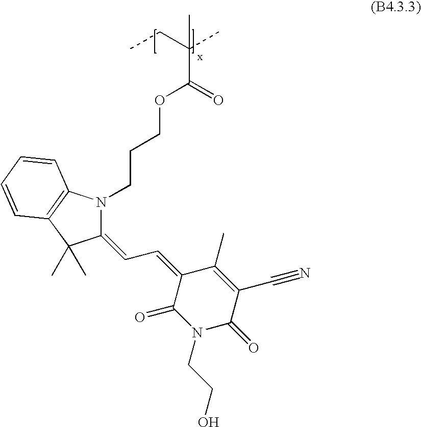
CCC(C)(C)C(=O)OCCCN1C(=CC=C2C(=O)N(CCO)C(=O)C(C#N)=C2C)C(C)(C)C2=C1C=CC=C2
